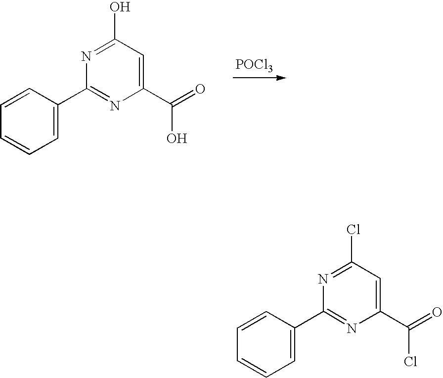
[POCl3].N1=C(O)C=C(C(=O)O)N=C1C1=CC=CC=C1.N1=C(Cl)C=C(C(=O)Cl)N=C1C1=CC=CC=C1
